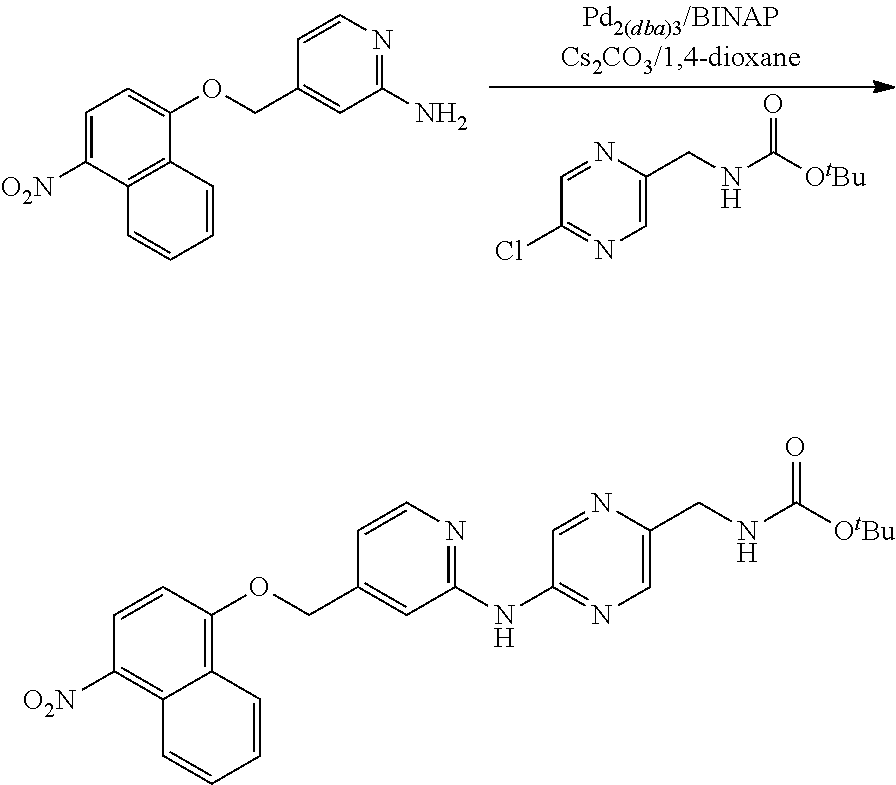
C1=NC(CNC([OtBu])=O)=CN=C1Cl.C1=C([O2N])C2=C(C(OCC3=CC(N)=NC=C3)=C1)C=CC=C2.C1=CC(OCC2=CC(NC3=NC=C(CNC([OtBu])=O)N=C3)=NC=C2)=C2C(=C1[O2N])C=CC=C2
